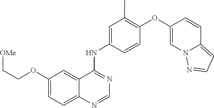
C1(OC2=C(C)C=C(NC3=NC=NC4=CC=C(OCC[OMe])C=C34)C=C2)=CN2C(=CC=N2)C=C1
